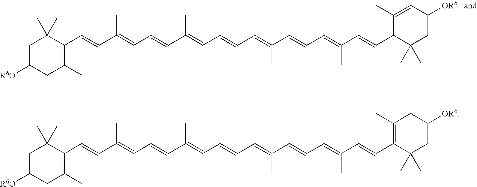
C1C([R6O])CC(C)=C(C=CC(=CC=CC(=CC=CC=C(C)C=CC=C(C)C=CC2C(C)(C)CC([OR6])C=C2C)C)C)C1(C)C.C1C([R6O])CC(C)=C(C=CC(=CC=CC(=CC=CC=C(C)C=CC=C(C)C=CC2=C(C)CC([OR6])CC2(C)C)C)C)C1(C)C
